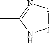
CC1=N[i][j]N1
